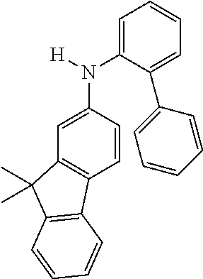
N(C1=CC2=C(C=C1)C1=C(C2(C)C)C=CC=C1)(C1=CC=CC=C1C1=CC=CC=C1)[H]
